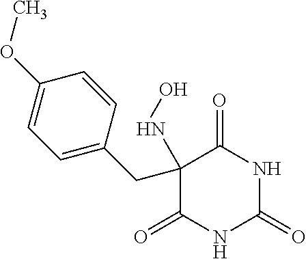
C1(OC)=CC=C(CC2(NO)C(=O)NC(=O)NC2=O)C=C1
